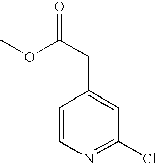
C1=CN=C(Cl)C=C1CC(=O)OC
